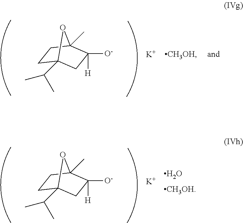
O.C1C2(C(C)C)CC([H])([O-])C(C)(C1)O2.[K].C1C2(C(C)C)CC([H])([O-])C(C)(C1)O2.[K]
